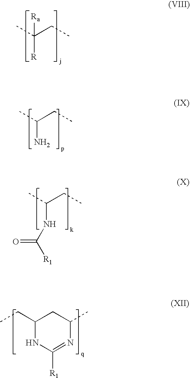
[Ra]C([R])(CC)C.C(N)(CC)C.C(NC([R1])=O)(CC)C.C1(CC)NC([R1])=NC(C)C1
